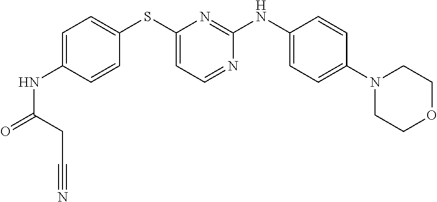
C1=C(NC(=O)CC#N)C=CC(SC2=CC=NC(NC3=CC=C(N4CCOCC4)C=C3)=N2)=C1
